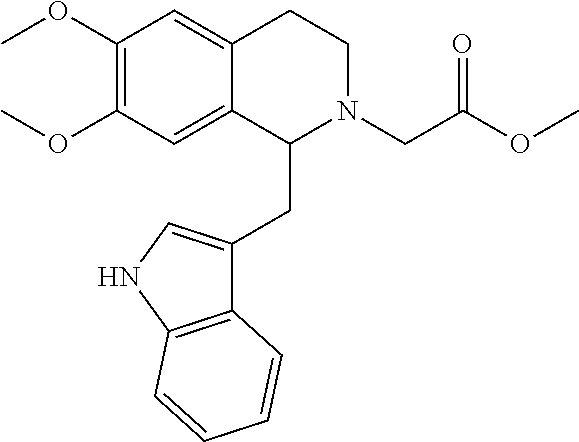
COC1=C(OC)C=C2C(=C1)C(CC1=CNC3=C1C=CC=C3)N(CC(OC)=O)CC2
